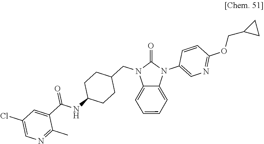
O=C1N(CC2CCC(NC(C3=CC(Cl)=CN=C3C)=O)CC2)C2=CC=CC=C2N1C1=CN=C(OCC2CC2)C=C1
